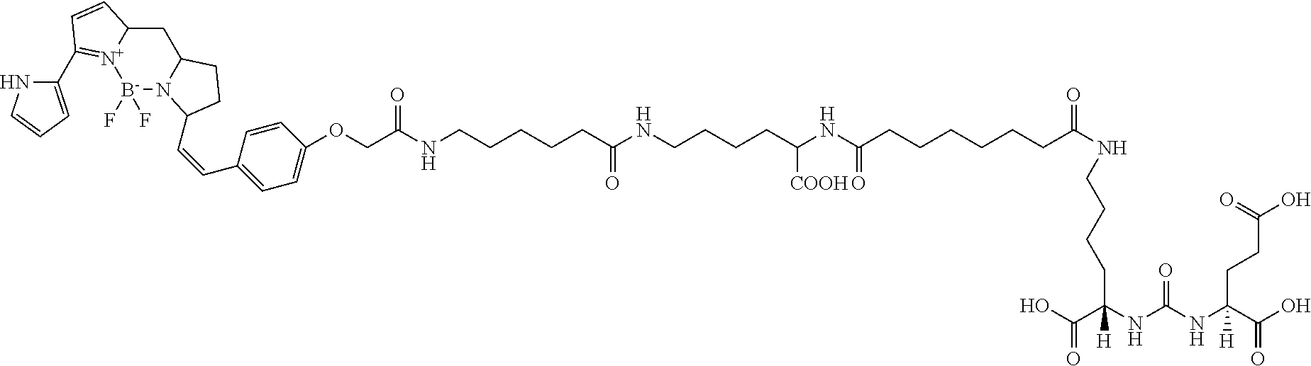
C1(C2=[N+]3[B-](F)(F)N4C(CC3C=C2)CCC4C=CC2=CC=C(OCC(NCCCCCC(NCCCCC(NC(CCCCCCC(NCCCCC(C(O)=O)(NC(NC(C(O)=O)(CCC(O)=O)[H])=O)[H])=O)=O)[COOH])=O)=O)C=C2)=CC=CN1
